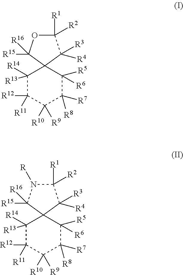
C1([R13])([R14])C([R12])([R11])C([R10])([R9])C([R8])([R7])C([R5])([R6])C12C([R3])([R4])C([R1])([R2])N([R])C2([R15])[R16].C1([R13])([R14])C([R12])([R11])C([R10])([R9])C([R8])([R7])C([R5])([R6])C12C([R3])([R4])C([R1])([R2])OC2([R15])[R16]
